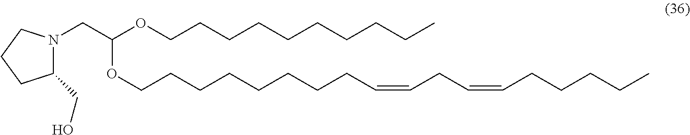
C(C(OCCCCCCCCCC)OCCCCCCCCC=CCC=CCCCCC)N1C(CO)CCC1
